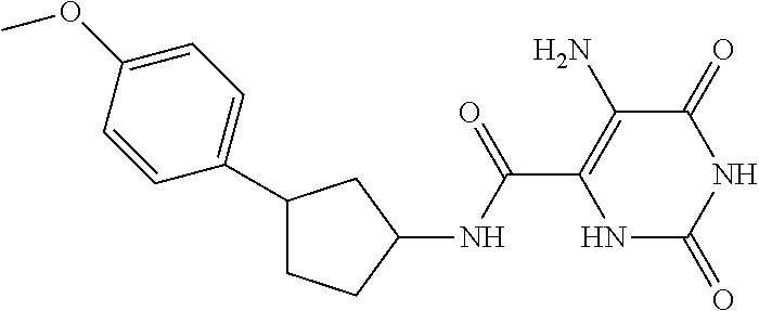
C1(NC(C2=C(N)C(=O)NC(=O)N2)=O)CC(C2=CC=C(OC)C=C2)CC1
